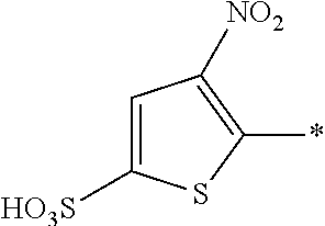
C1([HO3S])=CC([NO2])=C(*)S1
